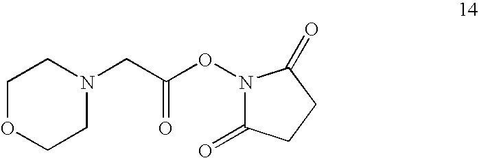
O1CCN(CC(ON2C(=O)CCC2=O)=O)CC1
